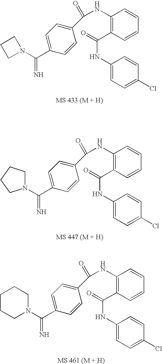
C1(NC(=O)C2=CC=C(C(N3CCC3)=N)C=C2)=C(C(=O)NC2=CC=C(Cl)C=C2)C=CC=C1.C1(NC(=O)C2=CC=C(C(=N)N3CCCC3)C=C2)=C(C(=O)NC2=CC=C(Cl)C=C2)C=CC=C1.C1(NC(=O)C2=CC=C(C(N3CCCCC3)=N)C=C2)=C(C(=O)NC2=CC=C(Cl)C=C2)C=CC=C1
